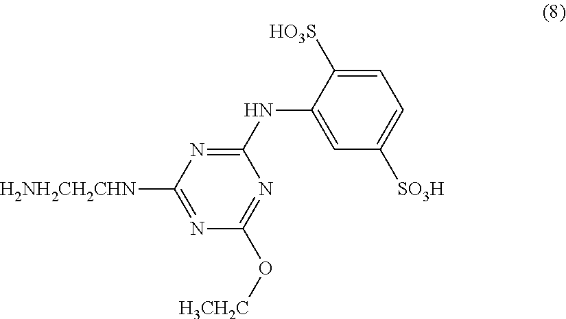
[H2NH2CH2CHN]C1=NC(O[H3CH2C])=NC(NC2=CC([SO3H])=CC=C2[HO3S])=N1
